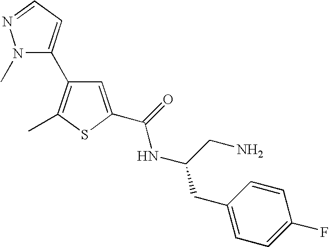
C1=C(C(=O)NC(CN)CC2=CC=C(F)C=C2)SC(C)=C1C1=CC=NN1C
